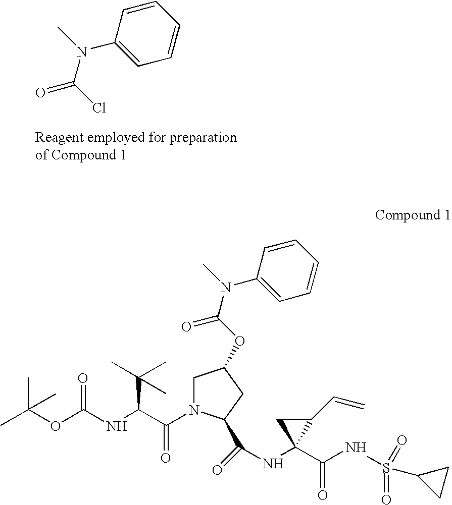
C1=CC=CC(N(C)C(Cl)=O)=C1.CC(OC(NC(C(N1CC(OC(N(C)C2=CC=CC=C2)=O)CC1C(=O)NC1(C(NS(=O)(=O)C2CC2)=O)C(C=C)C1)=O)C(C)(C)C)=O)(C)C
